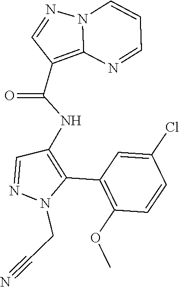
N12C(=C(C(NC3=C(C4=C(OC)C=CC(Cl)=C4)N(CC#N)N=C3)=O)C=N1)N=CC=C2
